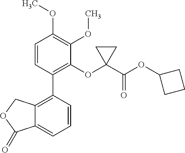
C12=C(C3=C(OC4(C(OC5CCC5)=O)CC4)C(OC)=C(OC)C=C3)C=CC=C1C(=O)OC2
